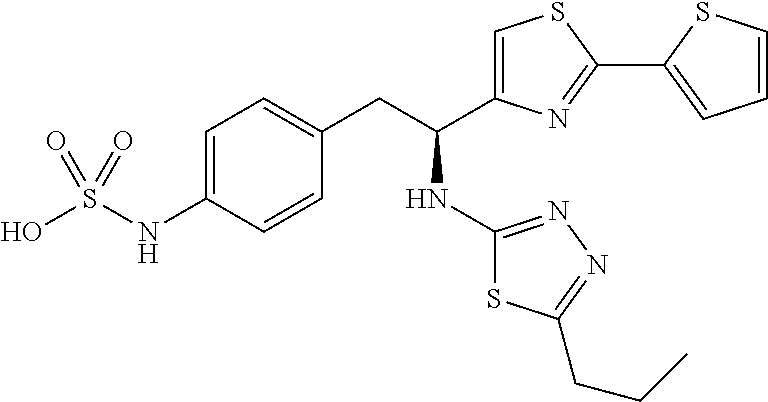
C1(CC(C2=CSC(C3=CC=CS3)=N2)NC2=NN=C(CCC)S2)=CC=C(NS(O)(=O)=O)C=C1
